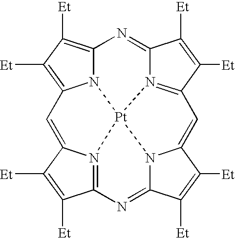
N12C3=C([Et])C([Et])=C1C=C1N4=C(C([Et])=C1[Et])N=C1N5C(=CC6=N(C(=N3)C([Et])=C6[Et])[Pt]245)C([Et])=C1[Et]
